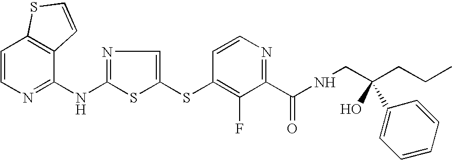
C1=CN=C(NC2=NC=C(SC3=C(F)C(C(NCC(CCC)(C4=CC=CC=C4)O)=O)=NC=C3)S2)C2=C1SC=C2
